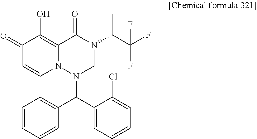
C1(C(N2CN(C(C(F)(F)F)C)C(=O)C3=C(O)C(=O)C=CN23)C2=CC=CC=C2)=CC=CC=C1Cl
